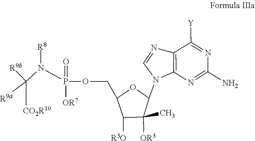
C1(N)=NC2=C(C([Y])=N1)N=CN2C1C(C)([OR3])C([R3O])C(COP(N(C([R9b])([R9a])[CO2R10])[R8])(=O)[OR7])O1
